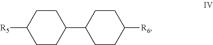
C1(C2CCC([R6])CC2)CCC([R5])CC1
